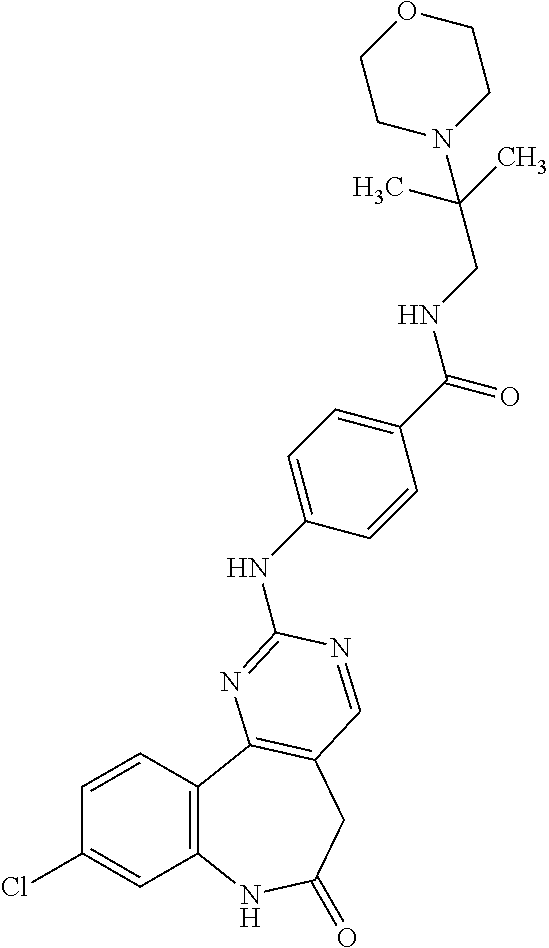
C1(Cl)=CC2=C(C=C1)C1=C(CC(=O)N2)C=NC(NC2=CC=C(C(=O)NCC(C)(C)N3CCOCC3)C=C2)=N1
